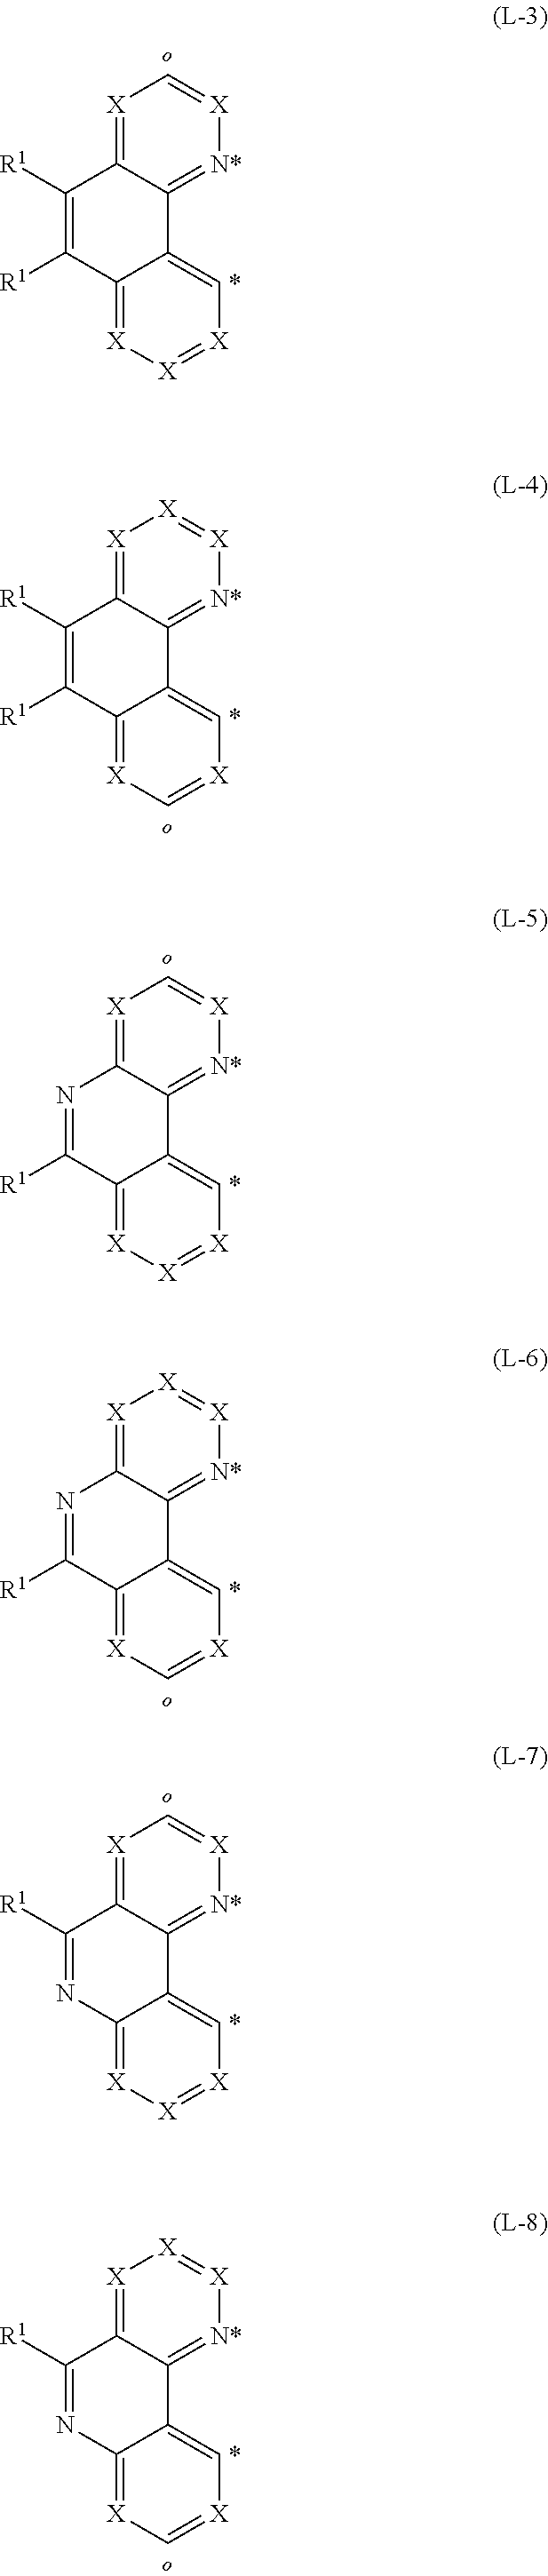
[X]1=C2C(=[N*][X]=C1)C1=C[X]=[X][X]=C1C([R1])=C2[R1].[X]1=C2C(=[N*][X]=[X]1)C1=C[X]=C[X]=C1C([R1])=C2[R1].[X]1=C2C(=[N*][X]=C1)C1=C[X]=[X][X]=C1C([R1])=N2.[X]1=C2C(=[N*][X]=[X]1)C1=C[X]=C[X]=C1C([R1])=N2.[X]1=C2C(=[N*][X]=C1)C1=C[X]=[X][X]=C1N=C2[R1].[X]1=C2C(=[N*][X]=[X]1)C1=C[X]=C[X]=C1N=C2[R1]
